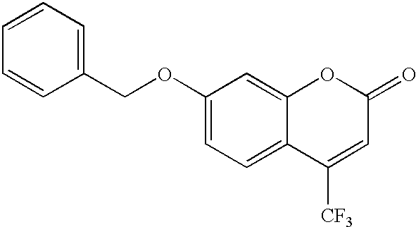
C1(COC2=CC=C3C(=C2)OC(=O)C=C3[CF3])=CC=CC=C1
